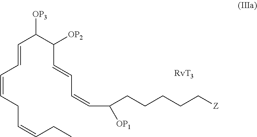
C(=CC=CCC=CCC)C(C(C=CC=CC(CCCCC[Z])[OP1])[OP2])[OP3]
